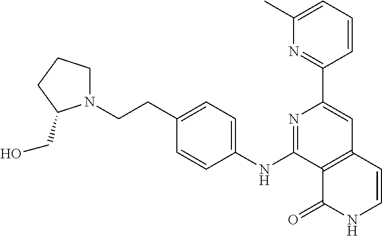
C12=C(C=CNC1=O)C=C(C1=NC(C)=CC=C1)N=C2NC1=CC=C(CCN2CCCC2CO)C=C1
